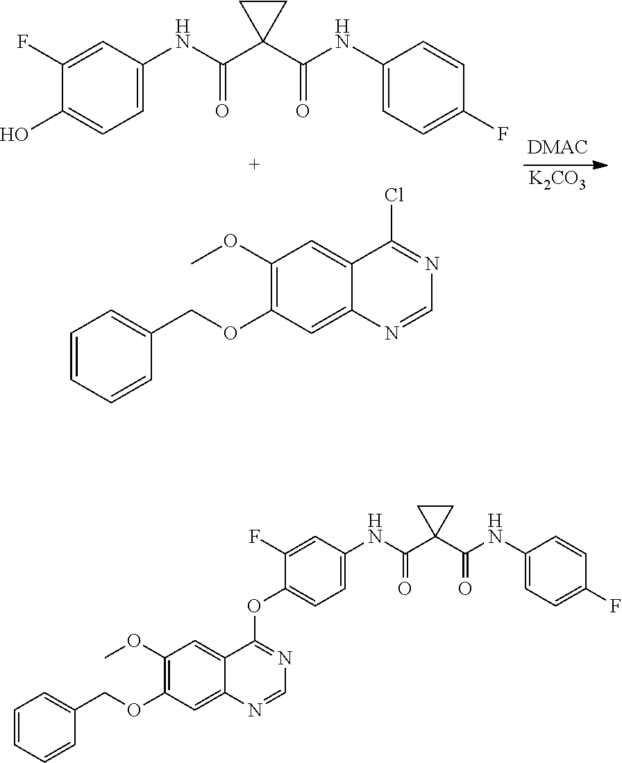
[K2CO3].C1(NC(C2(C(NC3=CC=C(F)C=C3)=O)CC2)=O)=CC=C(O)C(F)=C1.ClC1=NC=NC2=CC(OCC3=CC=CC=C3)=C(OC)C=C12.C1(NC(C2(C(NC3=CC=C(F)C=C3)=O)CC2)=O)=CC=C(OC2=NC=NC3=CC(OCC4=CC=CC=C4)=C(OC)C=C23)C(F)=C1
